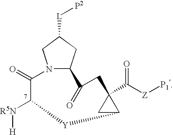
N12C(CC([L][P2])C1)C(=O)CC1(C([Z][P1'])=O)CC1[Y]C([R5N][H])C2=O
